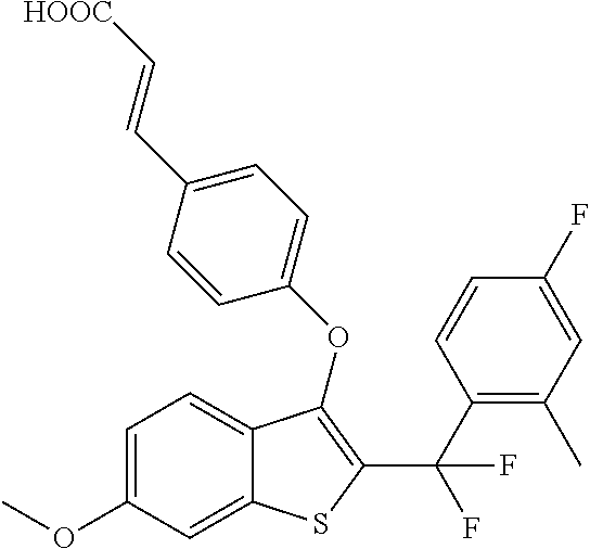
C1=C(OC)C=C2C(=C1)C(OC1=CC=C(C=C[HOOC])C=C1)=C(C(C1=C(C)C=C(F)C=C1)(F)F)S2
